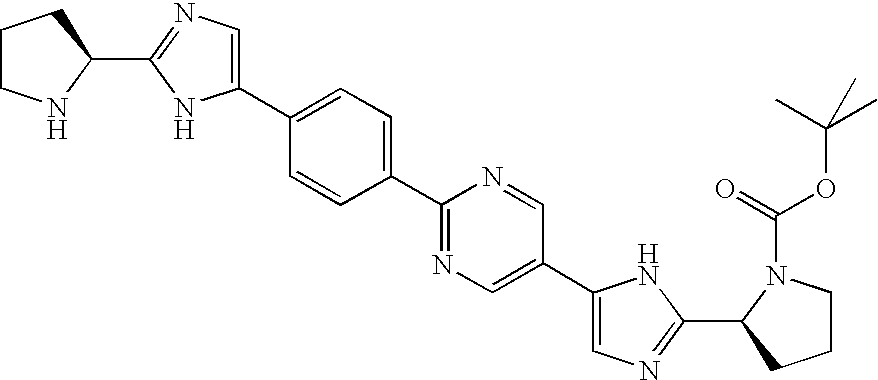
C1CNC(C2=NC=C(C3=CC=C(C4=NC=C(C5=CN=C(C6CCCN6C(=O)OC(C)(C)C)N5)C=N4)C=C3)N2)C1
